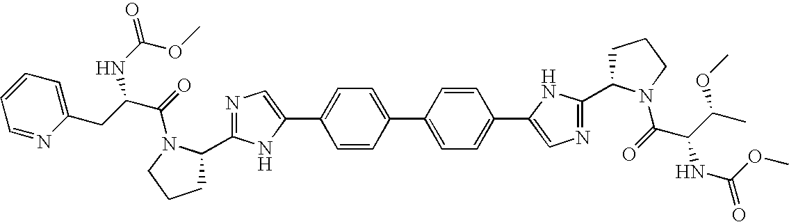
N1=C(C2CCCN2C(C(NC(OC)=O)C(OC)C)=O)NC(C2=CC=C(C3=CC=C(C4=CN=C(C5CCCN5C(=O)C(CC5=CC=CC=N5)NC(=O)OC)N4)C=C3)C=C2)=C1
